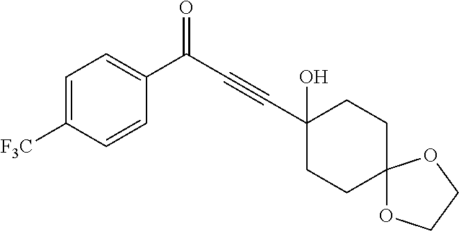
C1=C([F3C])C=CC(C(C#CC2(O)CCC3(CC2)OCCO3)=O)=C1
